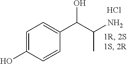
C1=C(O)C=CC(C(C(N)C)O)=C1.Cl
